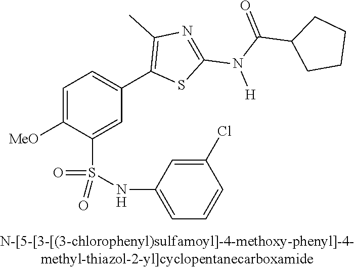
C1=C([OMe])C(S(NC2=CC=CC(Cl)=C2)(=O)=O)=CC(C2=C(C)N=C(N([H])C(=O)C3CCCC3)S2)=C1
